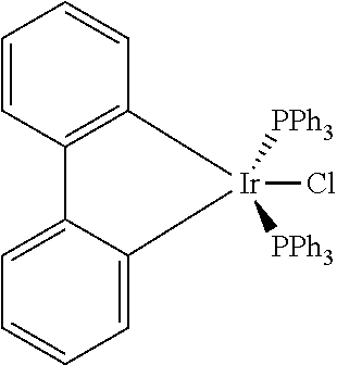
C12=C(C=CC=C1)[Ir](Cl)([PPh3])([PPh3])C1=CC=CC=C21
